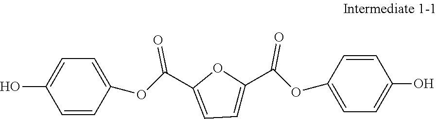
OC1=CC=C(OC(C2=CC=C(C(OC3=CC=C(O)C=C3)=O)O2)=O)C=C1
